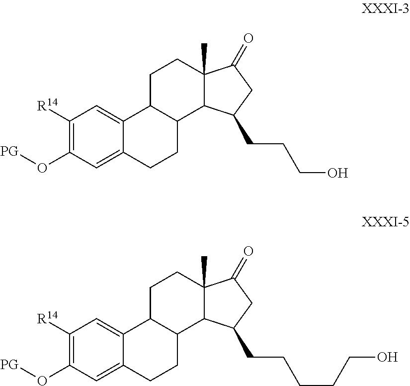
C1([R14])=C(O[PG])C=C2C(=C1)C1C(CC2)C2C(C)(CC1)C(=O)CC2CCCO.C1([R14])=C(O[PG])C=C2C(=C1)C1C(CC2)C2C(C)(CC1)C(=O)CC2CCCCCO
